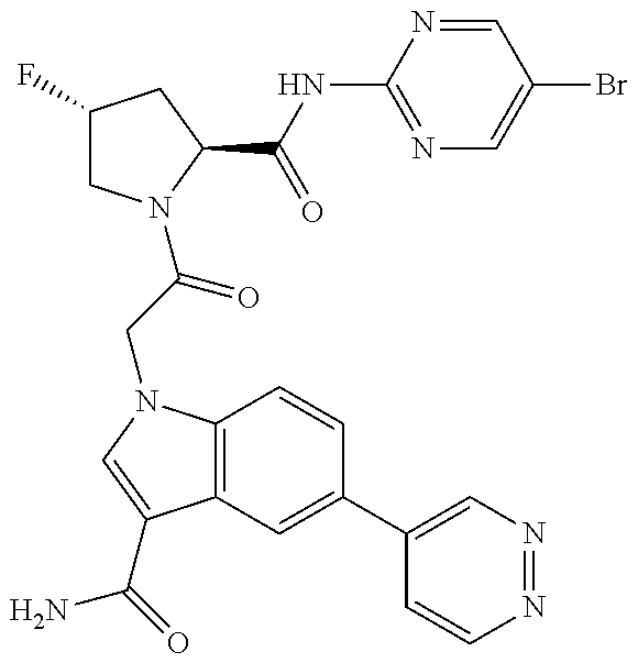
C1(F)CN(C(CN2C3=C(C(C(=O)N)=C2)C=C(C2=CN=NC=C2)C=C3)=O)C(C(NC2=NC=C(Br)C=N2)=O)C1
